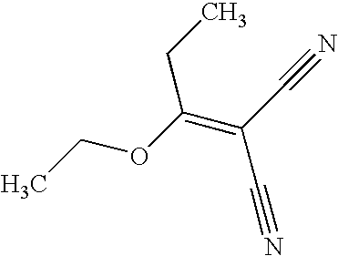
C(=C(OCC)CC)(C#N)C#N
